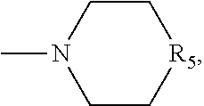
C1C[R5]CCN1C
